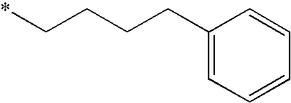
C1(CCCC*)=CC=CC=C1
